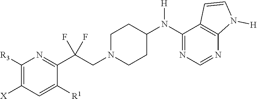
C1([R3])=C([X])C=C([R1])C(C(CN2CCC(N(C3=NC=NC4=C3C=CN4[H])[H])CC2)(F)F)=N1
